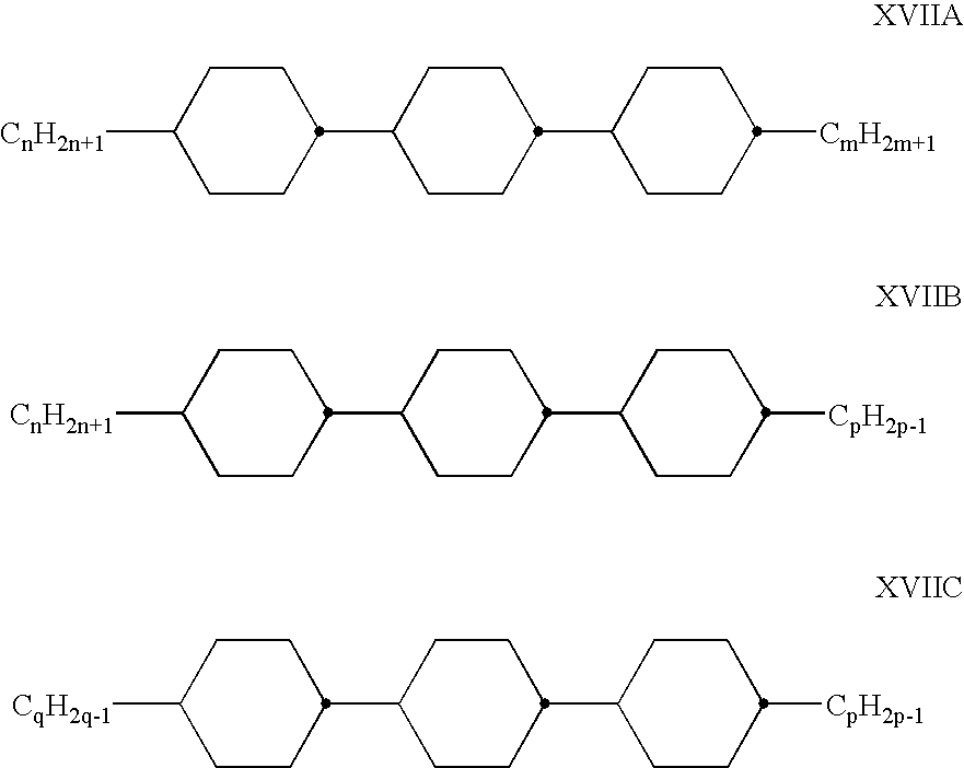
C1CC(C2CCC(C3CCC([CmH2m+1])CC3)CC2)CCC1[CnH2n+1].C1CC(C2CCC(C3CCC([CpH2p-1])CC3)CC2)CCC1[CnH2n+1].C1CC(C2CCC(C3CCC([CpH2p-1])CC3)CC2)CCC1[CqH2q-1]
